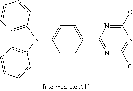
C1(N2C3=C(C4=C2C=CC=C4)C=CC=C3)=CC=C(C2=NC(C)=NC(C)=N2)C=C1
